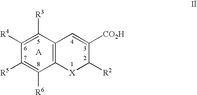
C1([R6])=C([R5])C([R4])=C([R3])C2=C1[X]C([R2])C([CO2H])=C2
